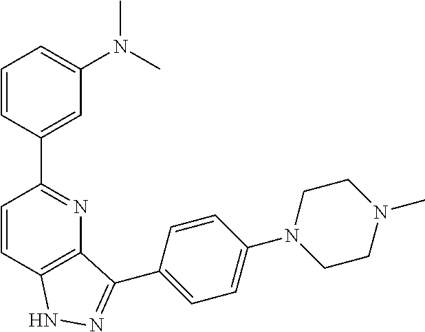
C1=CC(C2=NC3=C(C=C2)NN=C3C2=CC=C(N3CCN(C)CC3)C=C2)=CC(N(C)C)=C1
